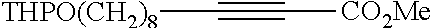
[THPO(CH2)8]C#C[CO2Me]
